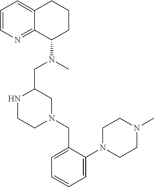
C1=CN=C2C(=C1)CCCC2N(C)CC1NCCN(CC2=CC=CC=C2N2CCN(C)CC2)C1
